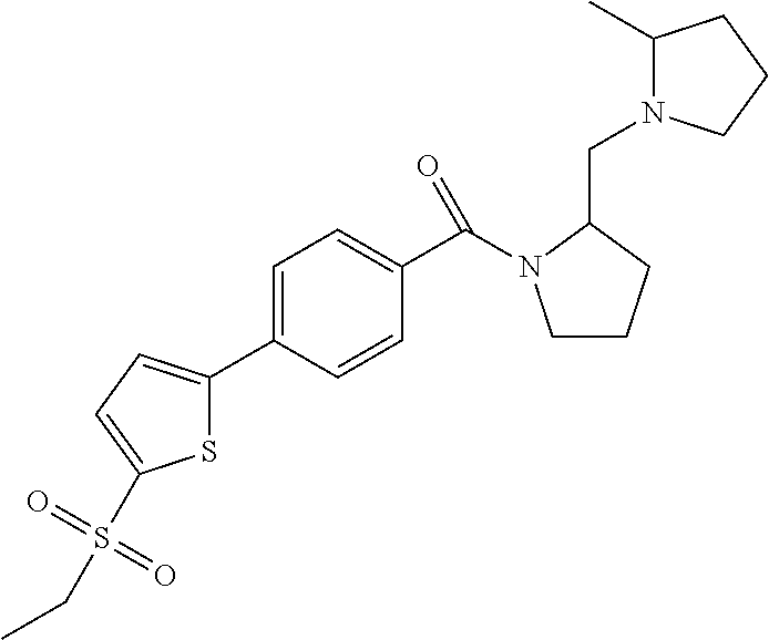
S1C(C2=CC=C(C(N3CCCC3CN3C(C)CCC3)=O)C=C2)=CC=C1S(=O)(=O)CC
